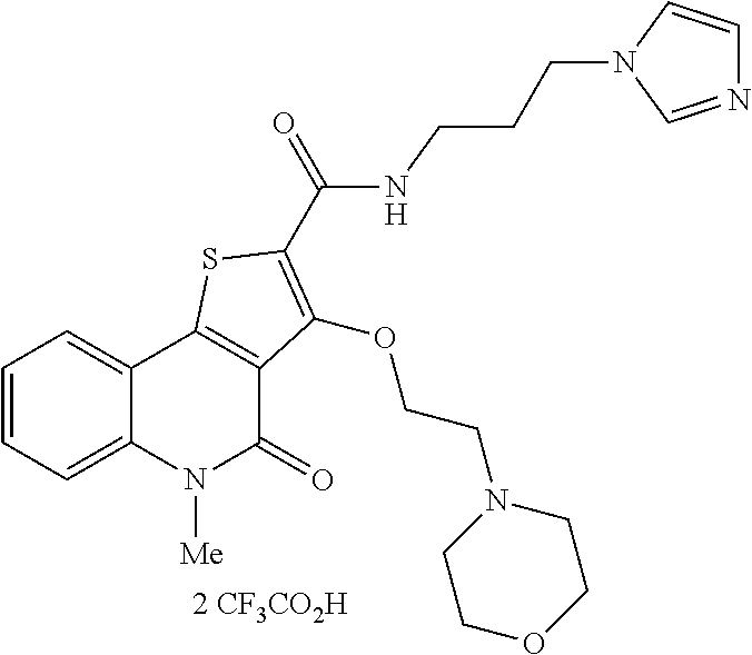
[2 CF3CO2H].C1=CC=C2C(=C1)C1=C(C(=O)N2[Me])C(OCCN2CCOCC2)=C(C(=O)NCCCN2C=CN=C2)S1
